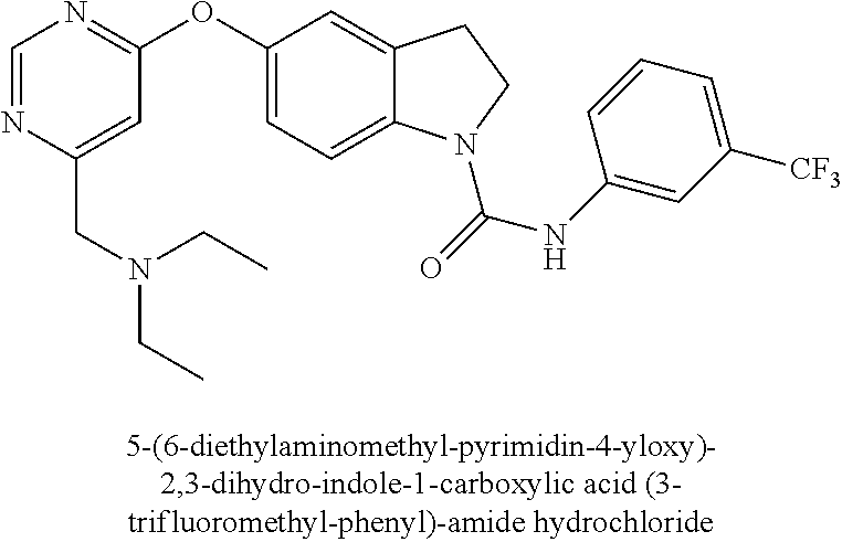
O(C1=CC=C2C(=C1)CCN2C(=O)NC1=CC([CF3])=CC=C1)C1=NC=NC(CN(CC)CC)=C1
